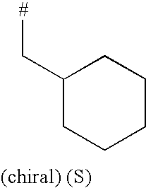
C1(C[#])CCCCC1
